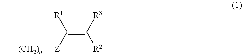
C[(CH2)n][Z]C(=C([R3])[R2])[R1]
